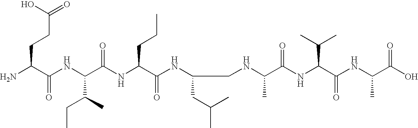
NC(C(NC(C(NC(C(NC(CC(C)C)CNC(C(NC(C(NC(C(O)=O)C)=O)C(C)C)=O)C)=O)CCC)=O)C(CC)C)=O)CCC(O)=O
